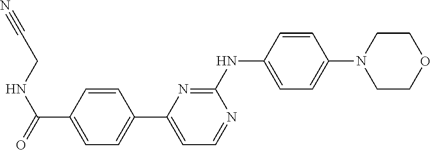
C1=CC(C(=O)NCC#N)=CC=C1C1=CC=NC(NC2=CC=C(N3CCOCC3)C=C2)=N1
